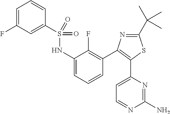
C1(C(C)(C)C)=NC(C2=C(F)C(NS(=O)(=O)C3=CC(F)=CC=C3)=CC=C2)=C(C2=CC=NC(N)=N2)S1
